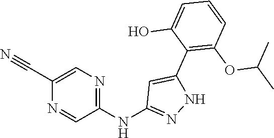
C1(NC2=NNC(C3=C(OC(C)C)C=CC=C3O)=C2)=NC=C(C#N)N=C1
